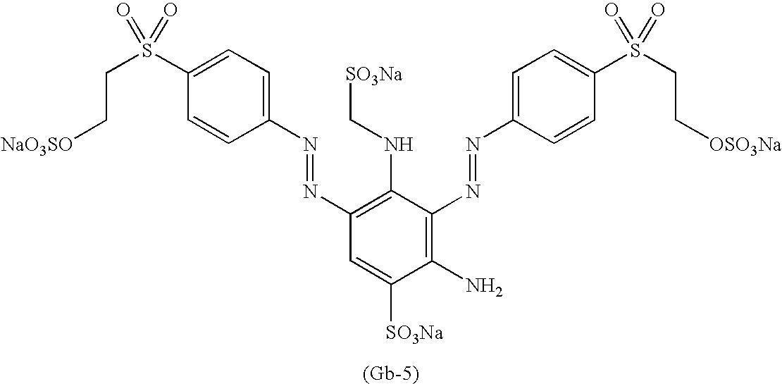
C1(S(CC[NaO3SO])(=O)=O)=CC=C(N=NC2=C(NC[SO3Na])C(N=NC3=CC=C(S(CC[OSO3Na])(=O)=O)C=C3)=C(N)C([SO3Na])=C2)C=C1.[(Gb-5)]
